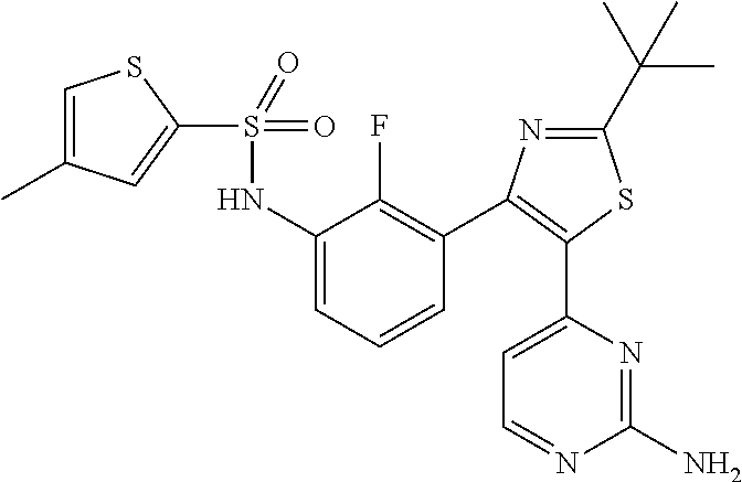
C1(S(NC2=CC=CC(C3=C(C4=CC=NC(N)=N4)SC(C(C)(C)C)=N3)=C2F)(=O)=O)=CC(C)=CS1
